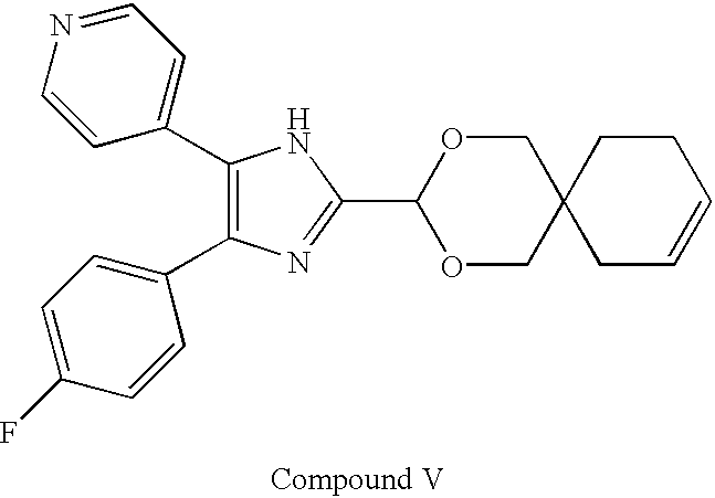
C1(C2=CC=NC=C2)=C(C2=CC=C(F)C=C2)N=C(C2OCC3(CO2)CC=CCC3)N1
